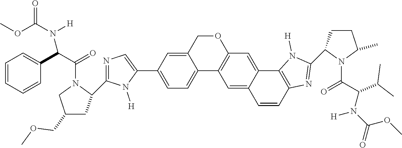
C12=CC(C3=CN=C(C4CC(COC)CN4C(C(C4=CC=CC=C4)N(C(OC)=O)[H])=O)N3[H])=CC=C1C1=C(OC2)C=C2C(=C1)C=CC1=C2N([H])C(C2CCC(C)N2C(=O)C(N(C(OC)=O)[H])C(C)C)=N1
